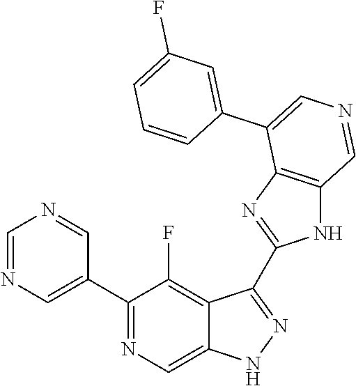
C1(C2=CN=CN=C2)=NC=C2C(=C1F)C(C1=NC3=C(N1)C=NC=C3C1=CC(F)=CC=C1)=NN2
